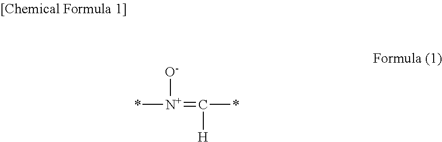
*[N+]([O-])=C([H])*
